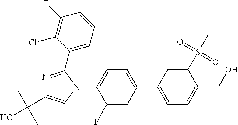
C1(F)=CC(C2=CC=C(CO)C(S(=O)(=O)C)=C2)=CC=C1N1C(C2=CC=CC(F)=C2Cl)=NC(C(C)(C)O)=C1
